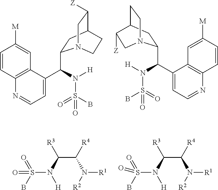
C1=CC2=C(C=C1[M])C(C(N([H])S(=O)(B)=O)C1CC3C([Z])CN1CC3)=CC=N2.C1=CC2=C(C=C1[M])C(C(N([H])S(=O)(B)=O)C1CC3CCN1CC3[Z])=CC=N2.C(C(N([H])S(B)(=O)=O)[R3])(N([R2])[R1])[R4].C(C(N([H])S(B)(=O)=O)[R3])(N([R2])[R1])[R4]
